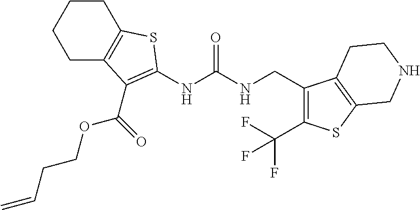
C1C2=C(CCC1)SC(NC(NCC1=C(C(F)(F)F)SC3=C1CCNC3)=O)=C2C(OCCC=C)=O
